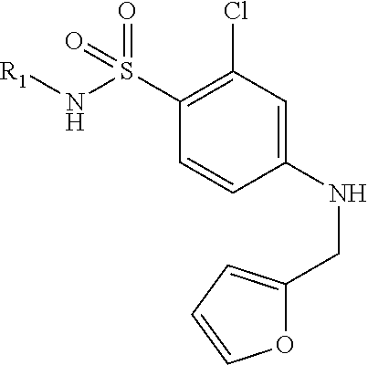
C1(NCC2=CC=CO2)=CC(Cl)=C(S(N[R1])(=O)=O)C=C1
